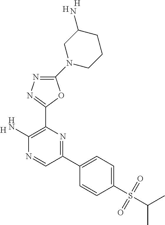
[H].C1(N)=C(C2=NN=C(N3CCCC(N)C3)O2)N=C(C2=CC=C(S(C(C)C)(=O)=O)C=C2)C=N1.[H].[H]
